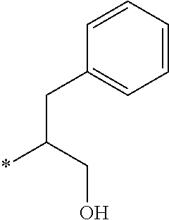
C1=CC=CC(CC(*)CO)=C1
